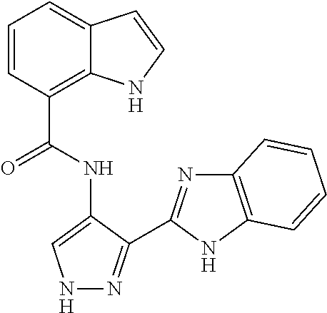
C1(C(NC2=CNN=C2C2=NC3=C(N2)C=CC=C3)=O)=C2C(=CC=C1)C=CN2
